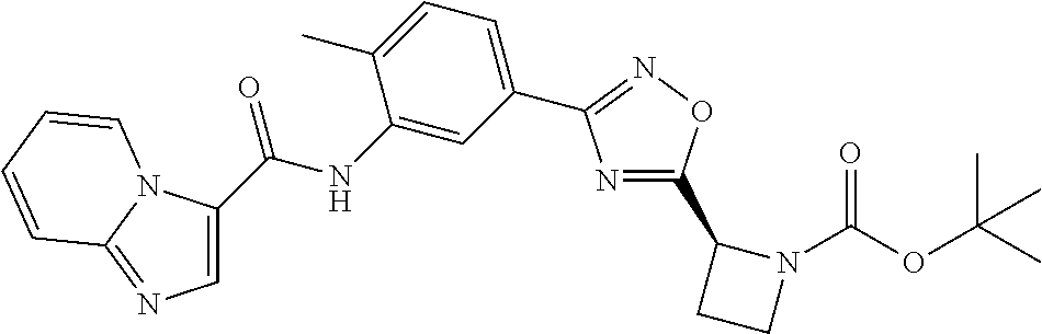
N1=C(C2CCN2C(OC(C)(C)C)=O)ON=C1C1=CC=C(C)C(NC(=O)C2=CN=C3N2C=CC=C3)=C1
